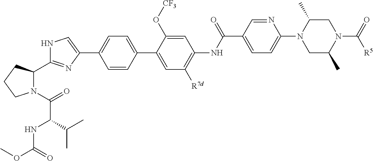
C1=CC(C2=CC([R7d])=C(NC(C3=CC=C(N4CC(C)N(C(=O)[R5])CC4C)N=C3)=O)C=C2O[CF3])=CC=C1C1=CNC(C2N(C(=O)C(NC(OC)=O)C(C)C)CCC2)=N1
